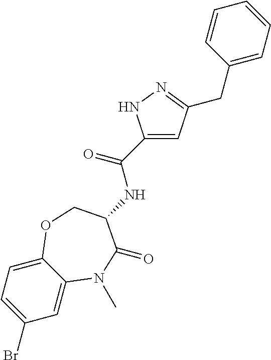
C1=C2C(=CC=C1Br)OCC(NC(C1=CC(CC3=CC=CC=C3)=NN1)=O)C(=O)N2C
